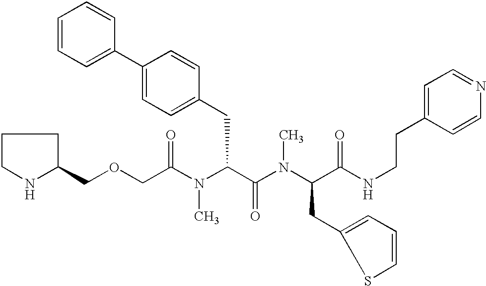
C1(COCC(N(C(C(=O)N(C)C(CC2=CC=CS2)C(=O)NCCC2=CC=NC=C2)CC2=CC=C(C3=CC=CC=C3)C=C2)C)=O)CCCN1
